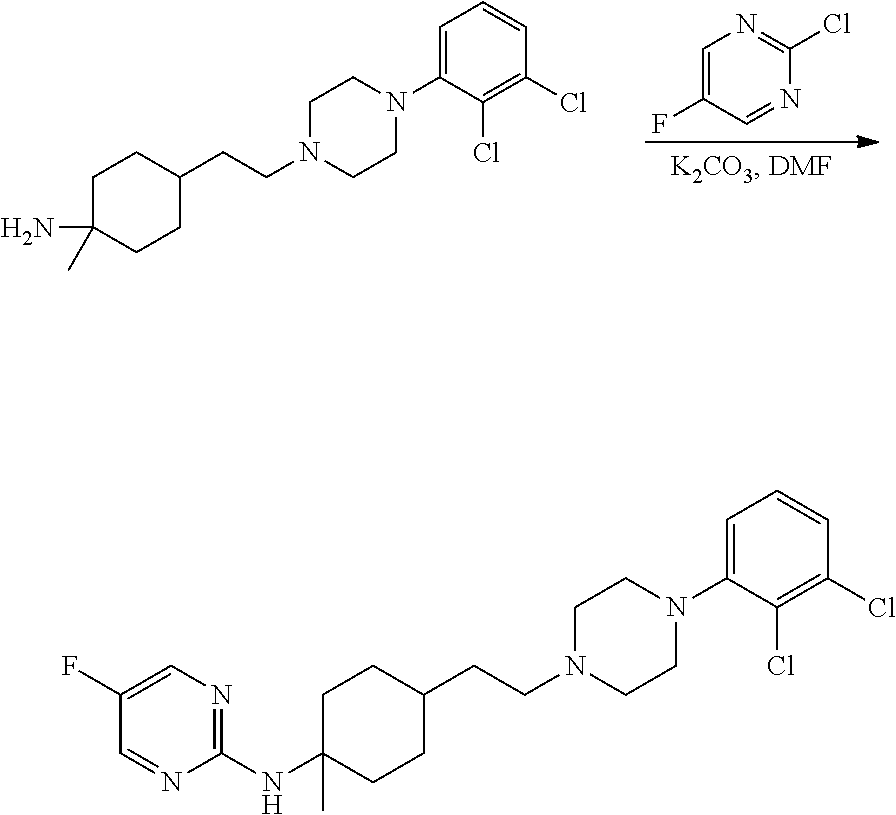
C1=CC(Cl)=C(Cl)C(N2CCN(CCC3CCC(NC4=NC=C(F)C=N4)(C)CC3)CC2)=C1.C1(N2CCN(CCC3CCC(N)(C)CC3)CC2)=CC=CC(Cl)=C1Cl.FC1=CN=C(Cl)N=C1
